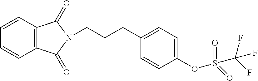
C1=CC2=C(C=C1)C(=O)N(CCCC1=CC=C(OS(=O)(=O)C(F)(F)F)C=C1)C2=O
